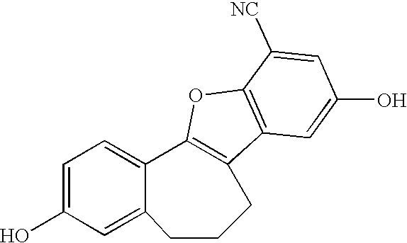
C1=C(O)C=C2C(=C1)C1=C(C3=C(O1)C([NC])=CC(O)=C3)CCC2
